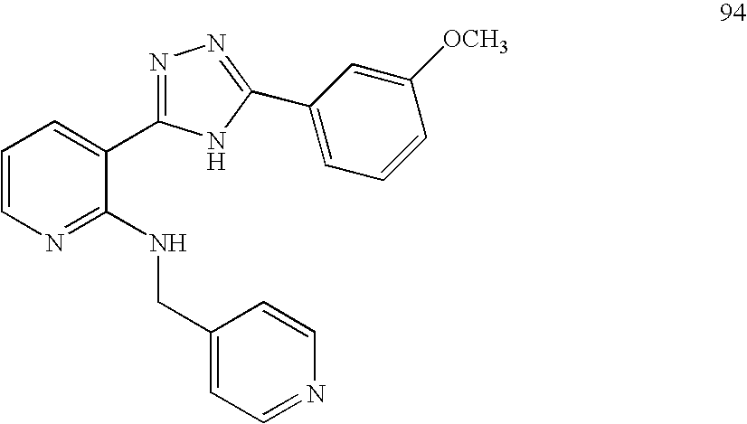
C1=CN=C(NCC2=CC=NC=C2)C(C2=NN=C(C3=CC=CC([OCH3])=C3)N2)=C1
